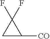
C1C([CO])C1(F)F
